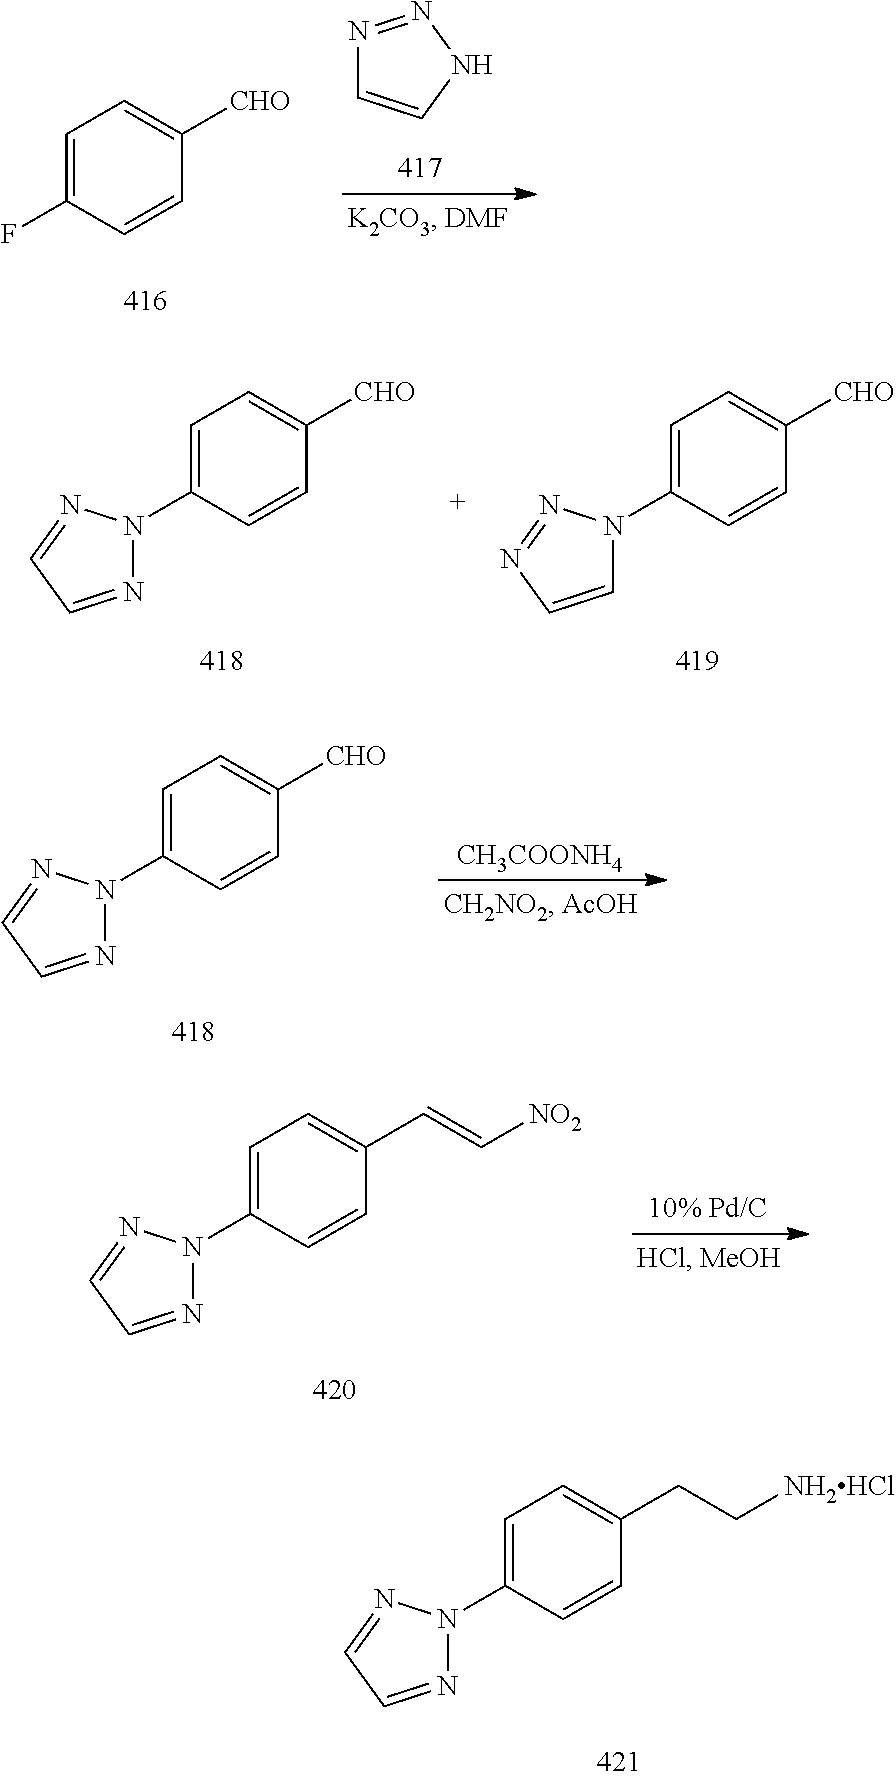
C1=C(F)C=CC([CHO])=C1.N1=NNC=C1.C1=C(N2C=CN=N2)C=CC([CHO])=C1.C1=C(N2N=CC=N2)C=CC([CHO])=C1.C1=C(N2N=CC=N2)C=CC([CHO])=C1.[CH3COONH4].C1=C(N2N=CC=N2)C=CC(C=C[NO2])=C1.C1=C(N2N=CC=N2)C=CC(CC[NH2HCl])=C1
